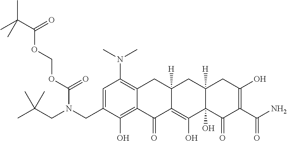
C1=C(CN(CC(C)(C)C)C(=O)OCOC(C(C)(C)C)=O)C(O)=C2C(=C1N(C)C)CC1([H])C(=C(O)C3(O)C([H])(C1)CC(O)=C(C(N)=O)C3=O)C2=O
